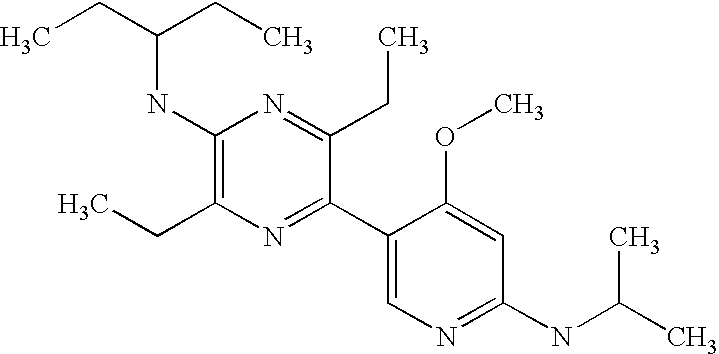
CCC(CC)NC1=C(CC)N=C(C2=CN=C(NC(C)C)C=C2OC)C(CC)=N1
